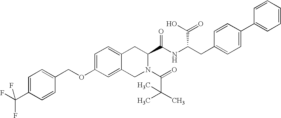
C12=CC=C(OCC3=CC=C(C(F)(F)F)C=C3)C=C1CN(C(=O)C(C)(C)C)C(C(NC(CC1=CC=C(C3=CC=CC=C3)C=C1)C(O)=O)=O)C2
